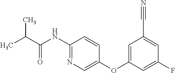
C(C(NC1=NC=C(OC2=CC(C#N)=CC(F)=C2)C=C1)=O)(C)C
